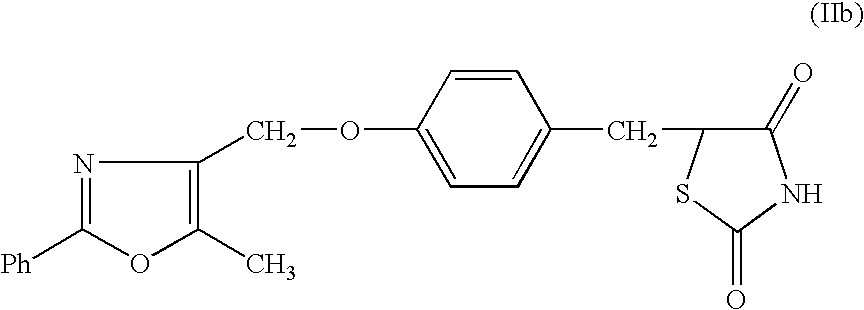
N1=C([Ph])OC(C)=C1COC1=CC=C(CC2C(=O)NC(=O)S2)C=C1
